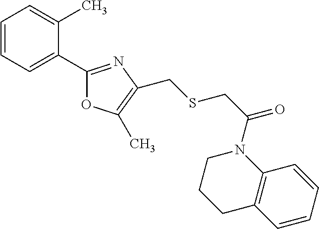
C1=CC=C(C2=NC(CSCC(=O)N3C4=C(CCC3)C=CC=C4)=C(C)O2)C(C)=C1
